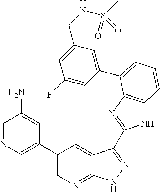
C1(C2=CN=C3C(=C2)C(C2=NC4=C(N2)C=CC=C4C2=CC(CNS(=O)(C)=O)=CC(F)=C2)=NN3)=CN=CC(N)=C1
